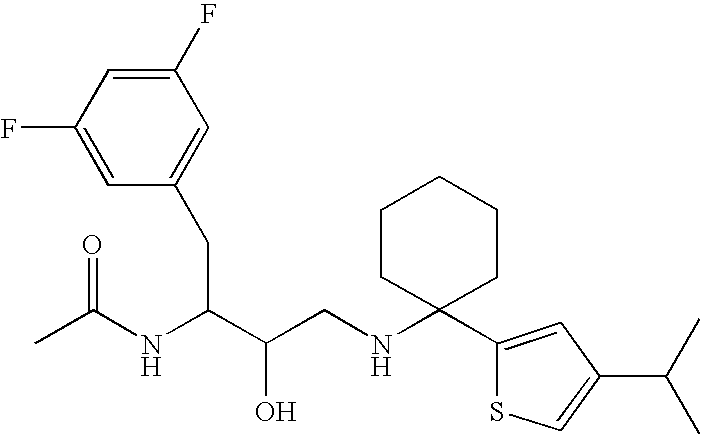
CC(NC(C(CNC1(C2=CC(C(C)C)=CS2)CCCCC1)O)CC1=CC(F)=CC(F)=C1)=O
